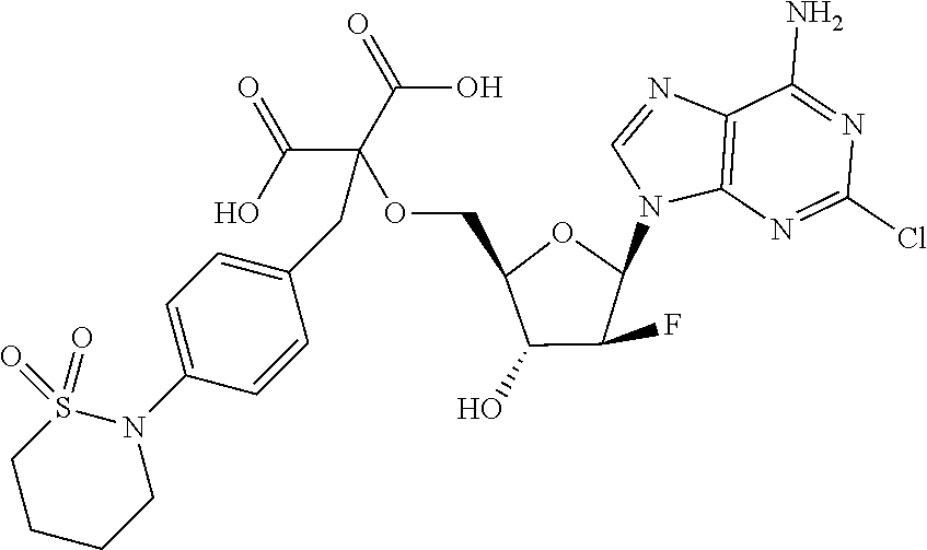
C12=C(N=C(Cl)N=C1N)N(C1OC(COC(C(=O)O)(C(=O)O)CC3=CC=C(N4S(=O)(=O)CCCC4)C=C3)C(O)C1F)C=N2
